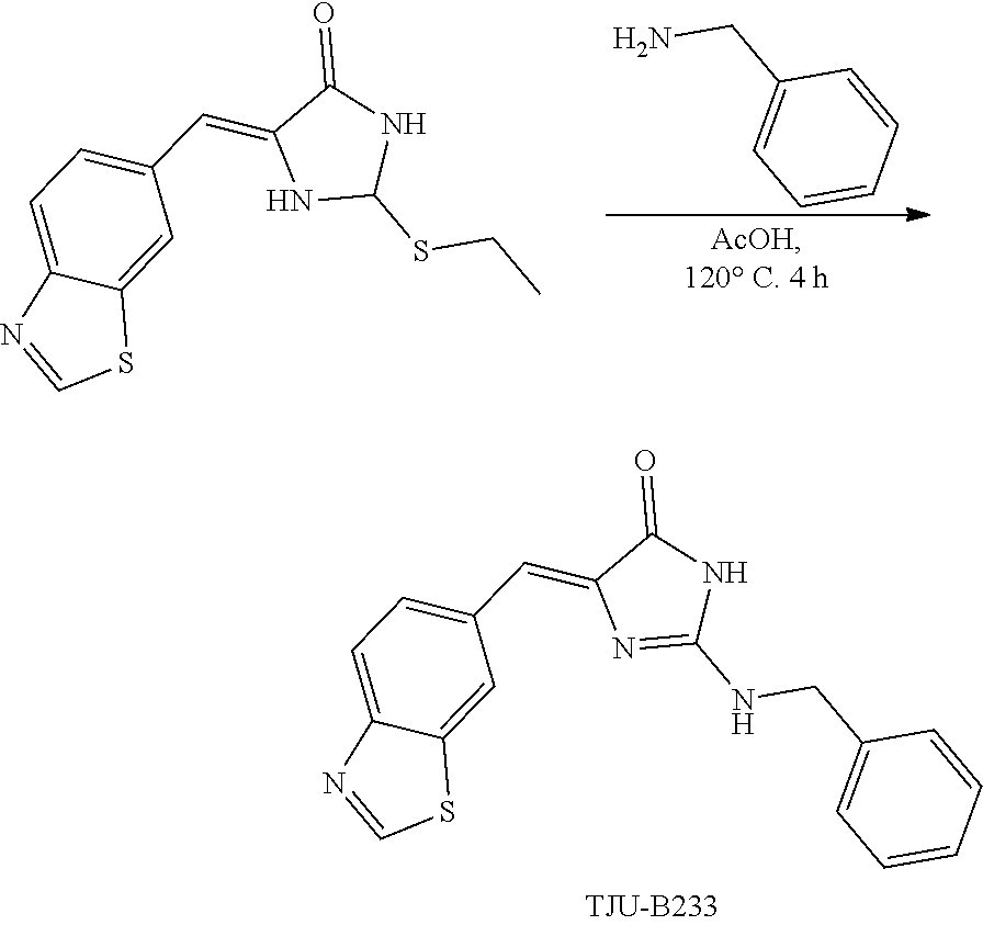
C1(CN)=CC=CC=C1.S(C1NC(=O)C(=CC2=CC=C3C(=C2)SC=N3)N1)CC.C1(CNC2=NC(=CC3=CC=C4C(=C3)SC=N4)C(=O)N2)=CC=CC=C1
